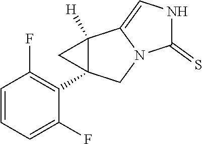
C1=CC=C(F)C(C23C([H])(C4=CNC(=S)N4C2)C3)=C1F
